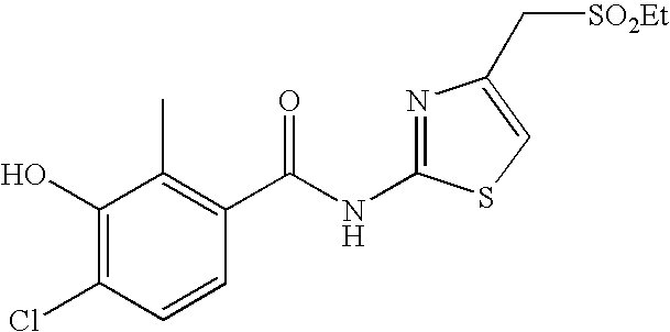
C1(O)=C(Cl)C=CC(C(NC2=NC(C[SO2Et])=CS2)=O)=C1C
